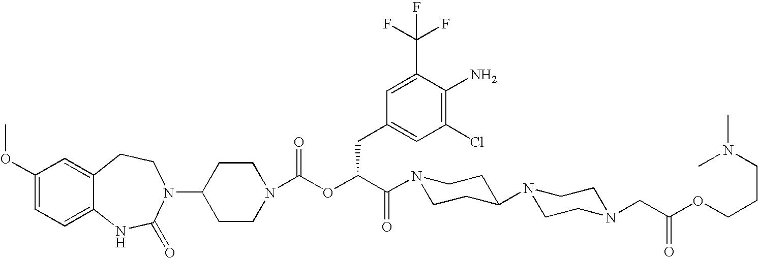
C1(N2C(=O)NC3=CC=C(OC)C=C3CC2)CCN(C(OC(C(=O)N2CCC(N3CCN(CC(OCCCN(C)C)=O)CC3)CC2)CC2=CC(Cl)=C(N)C(C(F)(F)F)=C2)=O)CC1
